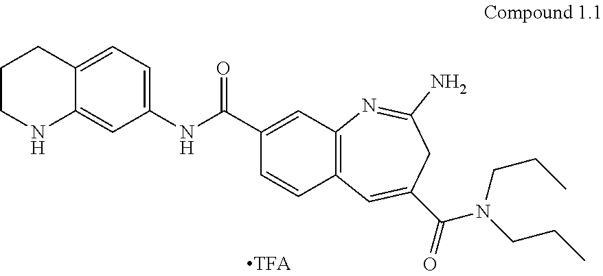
C1(NC(C2=CC3=C(C=C2)C=C(C(=O)N(CCC)CCC)CC(N)=N3)=O)=CC=C2C(=C1)NCCC2
